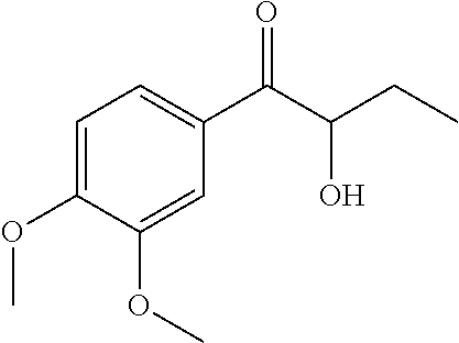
C1=C(OC)C(OC)=CC(C(C(CC)O)=O)=C1
